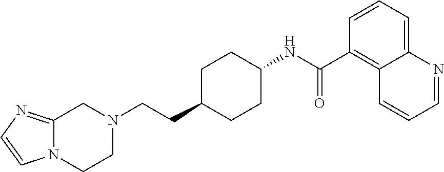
C1=CN2C(=N1)CN(CCC1CCC(NC(C3=C4C(=CC=C3)N=CC=C4)=O)CC1)CC2
